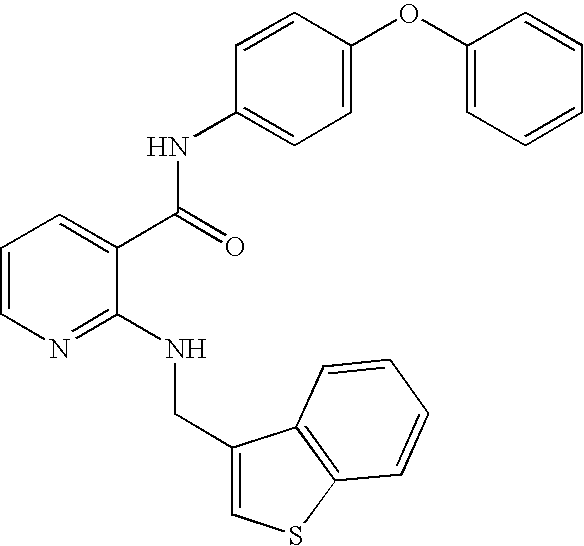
C1=CN=C(NCC2=CSC3=C2C=CC=C3)C(C(NC2=CC=C(OC3=CC=CC=C3)C=C2)=O)=C1
